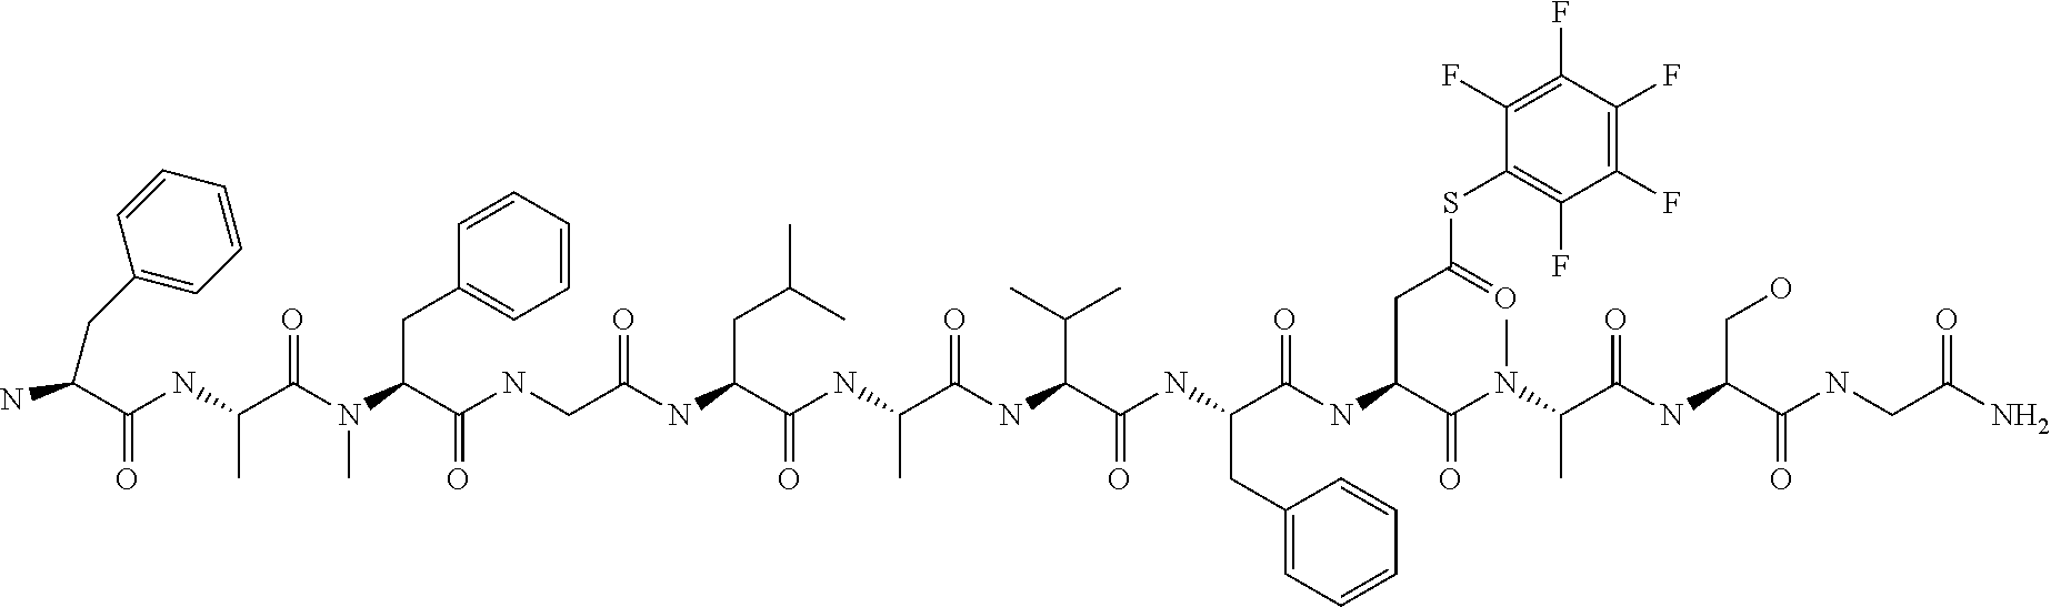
CN(C(=O)C(NC(C(CC1=CC=CC=C1)NC(C(NC(=O)C(C)NC(C(CC(C)C)NC(CNC(C(N(C)C(=O)C(NC(C(N)CC1=CC=CC=C1)=O)C)CC1=CC=CC=C1)=O)=O)=O)C(C)C)=O)=O)CC(=O)SC1=C(F)C(F)=C(F)C(F)=C1F)C(C(NC(CO)C(NCC(=O)N)=O)=O)C
